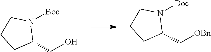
C1CCC(CO)N1[Boc].C1CCC(C[OBn])N1[Boc]
